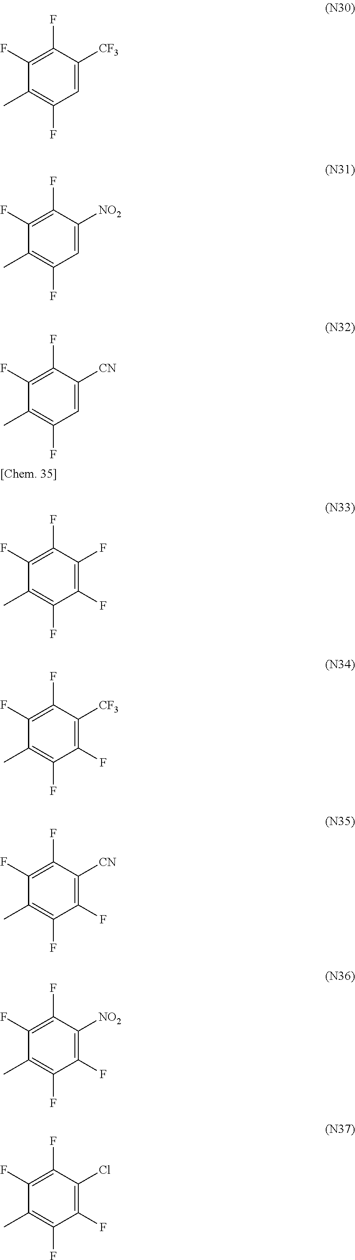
C1=C([CF3])C(F)=C(F)C(C)=C1F.C1=C([NO2])C(F)=C(F)C(C)=C1F.C1=C([CN])C(F)=C(F)C(C)=C1F.C1(F)=C(F)C(F)=C(F)C(C)=C1F.C1(F)=C([CF3])C(F)=C(F)C(C)=C1F.C1(F)=C([CN])C(F)=C(F)C(C)=C1F.C1(F)=C([NO2])C(F)=C(F)C(C)=C1F.C1(F)=C(Cl)C(F)=C(F)C(C)=C1F
